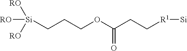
[Si]([RO])([RO])([RO])CCCOC(CC[R1][Si])=O
